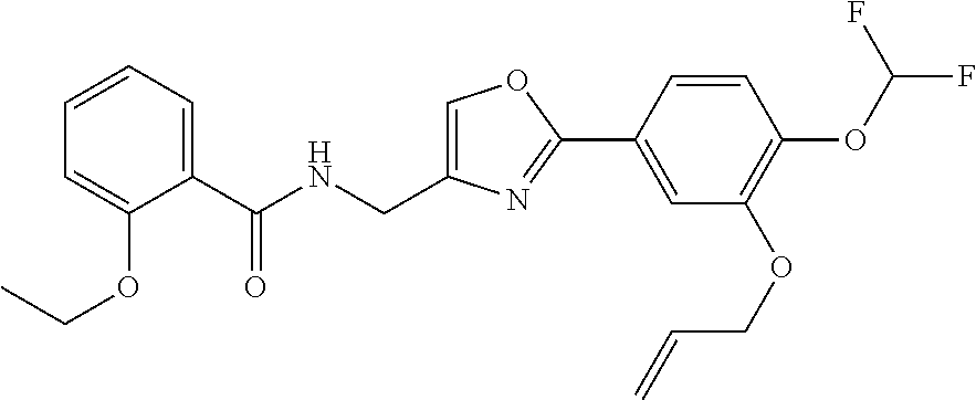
C1=C(CNC(C2=CC=CC=C2OCC)=O)N=C(C2=CC(OCC=C)=C(OC(F)F)C=C2)O1
